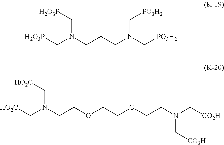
C([H2O3P])N(C[H2O3P])CCCN(C[PO3H2])C[PO3H2].C(COCCOCCN(C[HO2C])C[HO2C])N(C[CO2H])C[CO2H]
